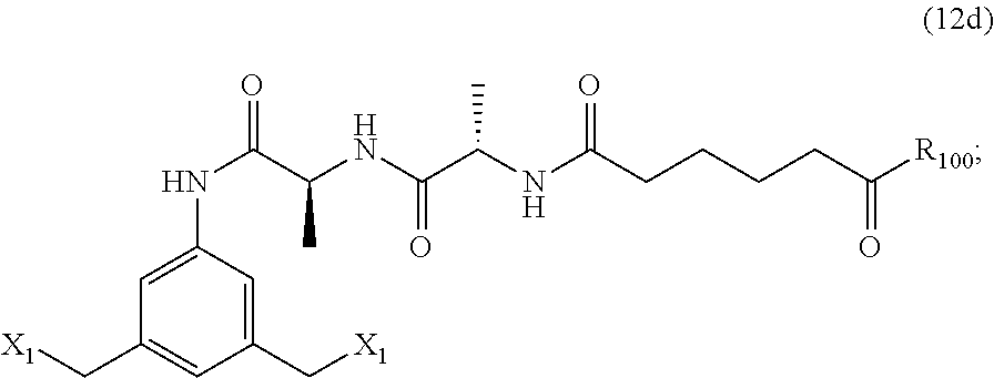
[X1]CC1=CC(NC(C(NC(C(NC(CCCCC([R100])=O)=O)C)=O)C)=O)=CC(C[X1])=C1
